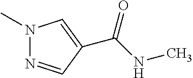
N1(C)N=CC(C(NC)=O)=C1
